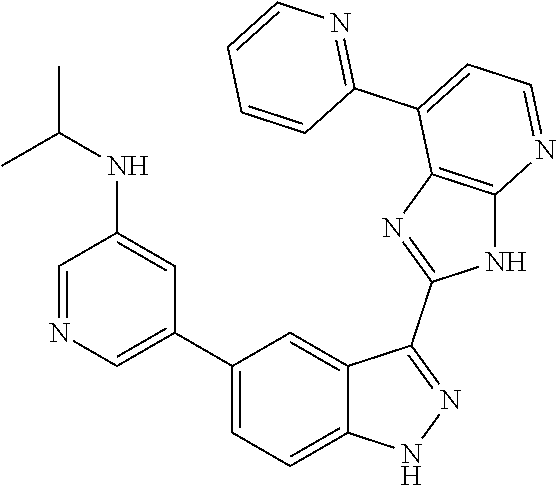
C1=NC=C(C2=CC=C3C(=C2)C(C2=NC4=C(N2)N=CC=C4C2=NC=CC=C2)=NN3)C=C1NC(C)C
